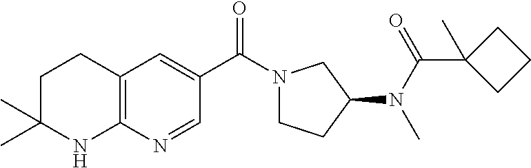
C12=C(C=C(C(=O)N3CCC(N(C)C(C4(C)CCC4)=O)C3)C=N1)CCC(C)(C)N2
